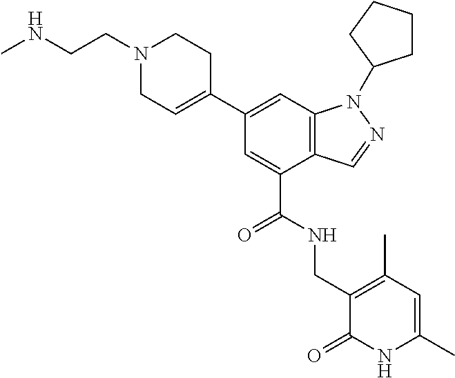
C1(C2=CCN(CCNC)CC2)=CC2=C(C(C(NCC3=C(C)C=C(C)NC3=O)=O)=C1)C=NN2C1CCCC1
